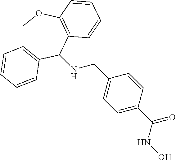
C1C2=C(C(NCC3=CC=C(C(NO)=O)C=C3)C3=C(O1)C=CC=C3)C=CC=C2
